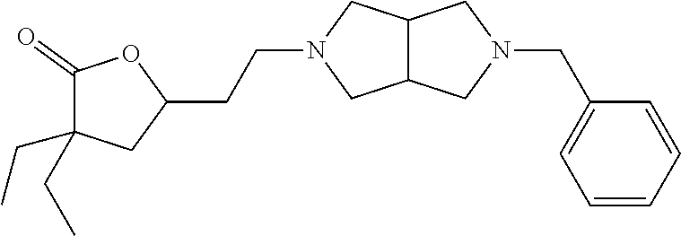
C1=CC=CC(CN2CC3C(C2)CN(CCC2OC(=O)C(CC)(CC)C2)C3)=C1
